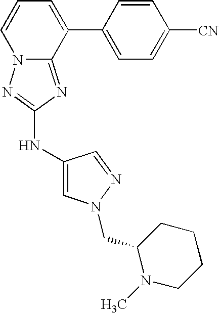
C1=CC=C(C2=CC=C([CN])C=C2)C2=NC(NC3=CN(CC4N(C)CCCC4)N=C3)=NN12
